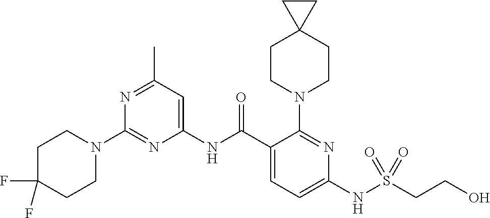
C1(NC(C2=CC=C(NS(CCO)(=O)=O)N=C2N2CCC3(CC2)CC3)=O)=CC(C)=NC(N2CCC(F)(F)CC2)=N1
